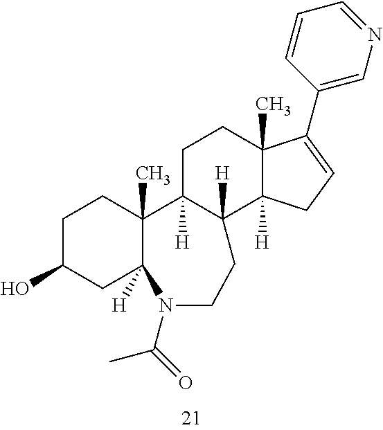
C1C(O)CC2([H])C(C)(C1)C1([H])C([H])(C3([H])C(C)(CC1)C(C1=CN=CC=C1)=CC3)CCN2C(=O)C
